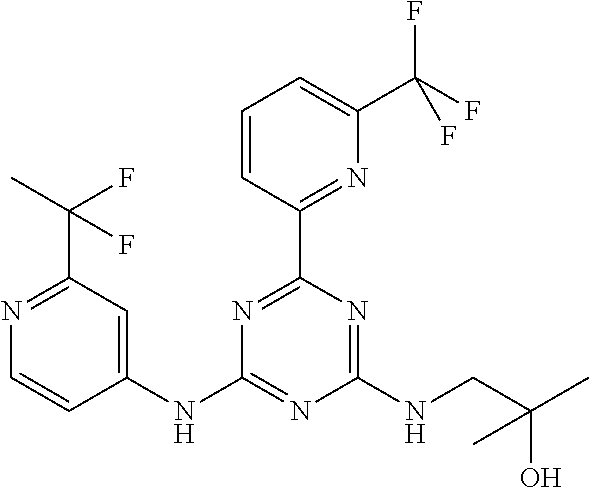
C1(NC2=CC(C(C)(F)F)=NC=C2)=NC(NCC(C)(O)C)=NC(C2=NC(C(F)(F)F)=CC=C2)=N1
